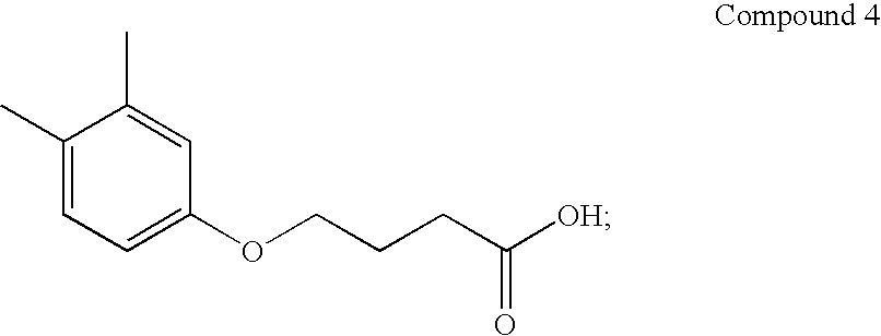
C1(C)=CC=C(OCCCC([OH])=O)C=C1C
